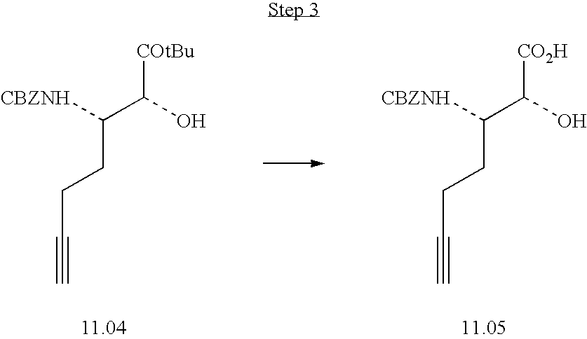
C(C(CCC#C)[CBZNH])([COtBu])O.[CO2H]C(C(CCC#C)[CBZNH])O
